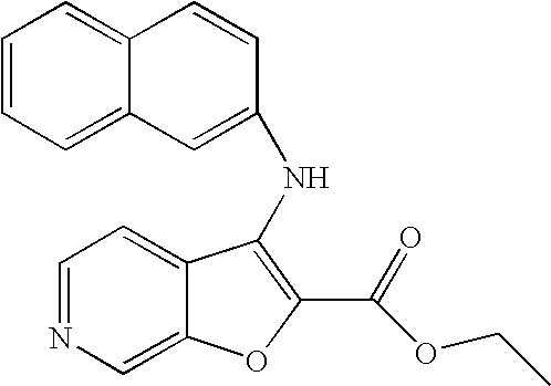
C1=NC=C2C(=C1)C(NC1=CC3=CC=CC=C3C=C1)=C(C(=O)OCC)O2
